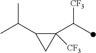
C1([CF3])(C(C)[CF3])C(C(C)C)C1
